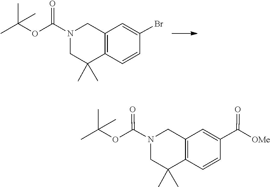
C12=C(CN(C(=O)OC(C)(C)C)CC1(C)C)C=C(Br)C=C2.C12=C(CN(C(=O)OC(C)(C)C)CC1(C)C)C=C(C(=O)[OMe])C=C2
